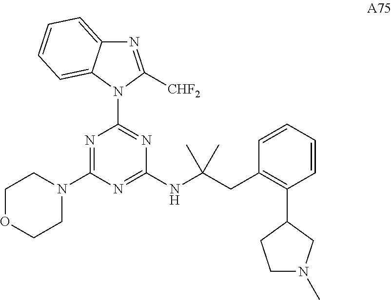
N1=C([CHF2])N(C2=NC(NC(CC3=C(C4CN(C)CC4)C=CC=C3)(C)C)=NC(N3CCOCC3)=N2)C2=CC=CC=C12
